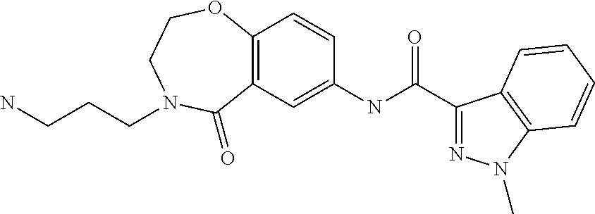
C12=C(C=C(NC(C3=NN(C)C4=C3C=CC=C4)=O)C=C1)C(=O)N(CCCN)CCO2
